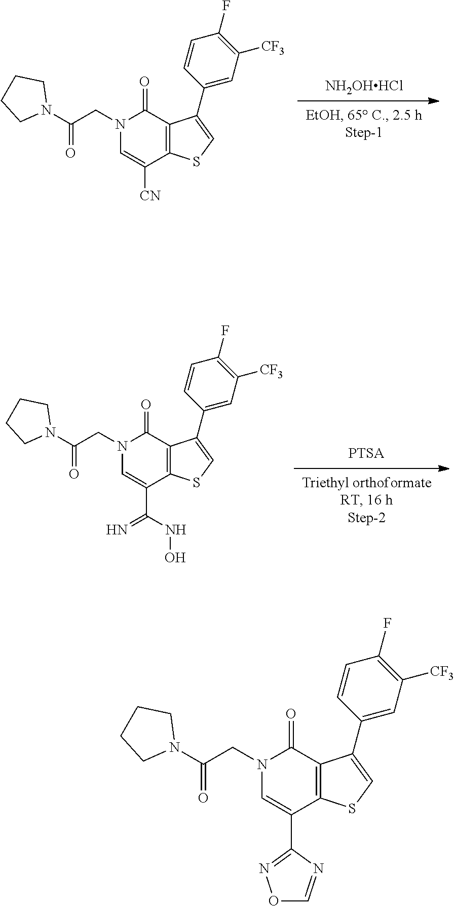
N1(CC(N2CCCC2)=O)C=C([CN])C2=C(C1=O)C(C1=CC([CF3])=C(F)C=C1)=CS2.[NH2OHHCl].N1(CC(N2CCCC2)=O)C=C(C(NO)=N)C2=C(C1=O)C(C1=CC([CF3])=C(F)C=C1)=CS2.N1(CC(N2CCCC2)=O)C=C(C2=NOC=N2)C2=C(C1=O)C(C1=CC([CF3])=C(F)C=C1)=CS2
